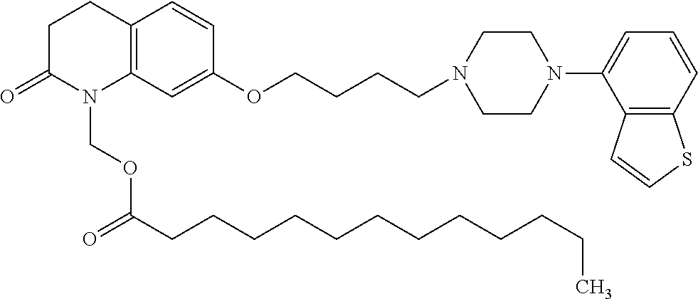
C12=C(C=C(OCCCCN3CCN(C4=CC=CC5=C4C=CS5)CC3)C=C1)N(COC(CCCCCCCCCCCC)=O)C(=O)CC2
